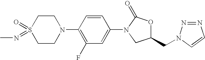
C1CN(C2=C(F)C=C(N3CC(CN4N=NC=C4)OC3=O)C=C2)CCS1(=O)=NC
